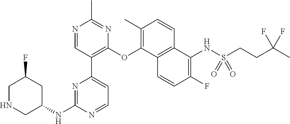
C1NCC(NC2=NC(C3=C(OC4=C(C)C=CC5=C4C=CC(F)=C5NS(=O)(=O)CCC(C)(F)F)N=C(C)N=C3)=CC=N2)CC1F
